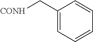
C1(C[CONH])=CC=CC=C1
